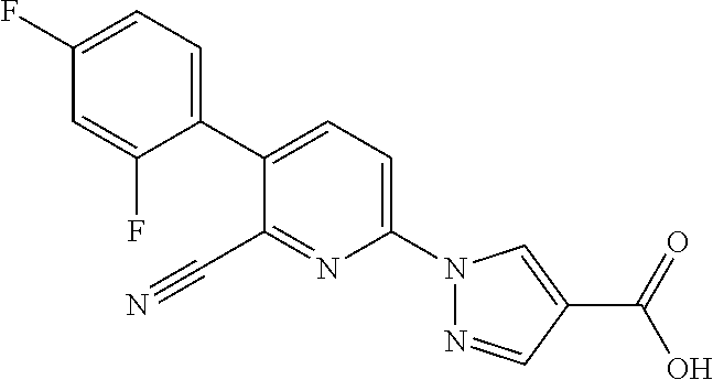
C1(C#N)=NC(N2N=CC(C(O)=O)=C2)=CC=C1C1=CC=C(F)C=C1F
